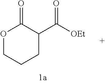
O1CCCC(C([OEt])=O)C1=O
